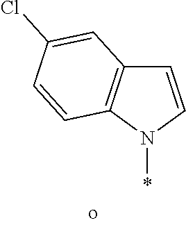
C12=C(N(*)C=C1)C=CC(Cl)=C2
